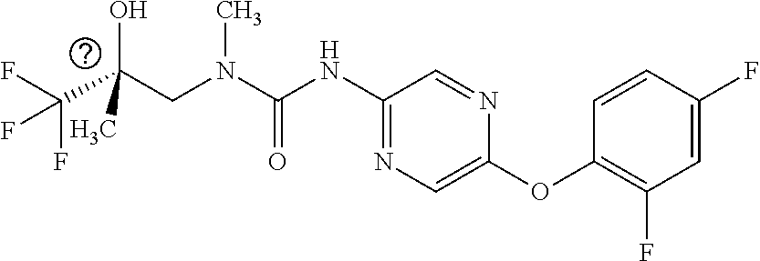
C(O)(CN(C)C(=O)NC1=NC=C(OC2=C(F)C=C(F)C=C2)N=C1)(C(F)(F)F)C
